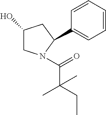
C(=O)(C(CC)(C)C)N1CC(O)CC1C1=CC=CC=C1
